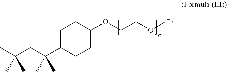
CC(CC(C1CCC(OCCO[H])CC1)(C)C)(C)C
